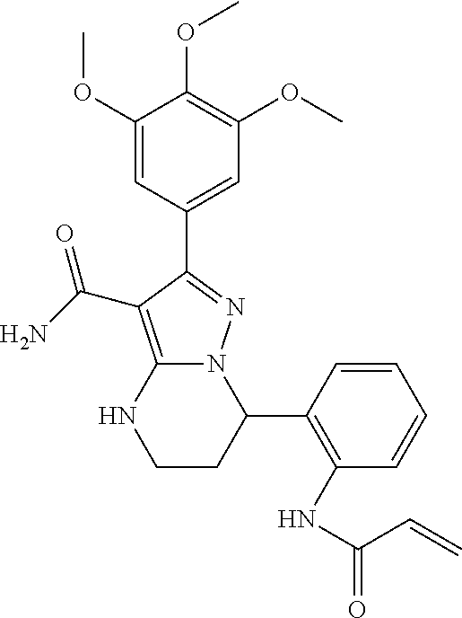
C1(OC)=CC(C2=NN3C(=C2C(=O)N)NCCC3C2=C(NC(=O)C=C)C=CC=C2)=CC(OC)=C1OC
